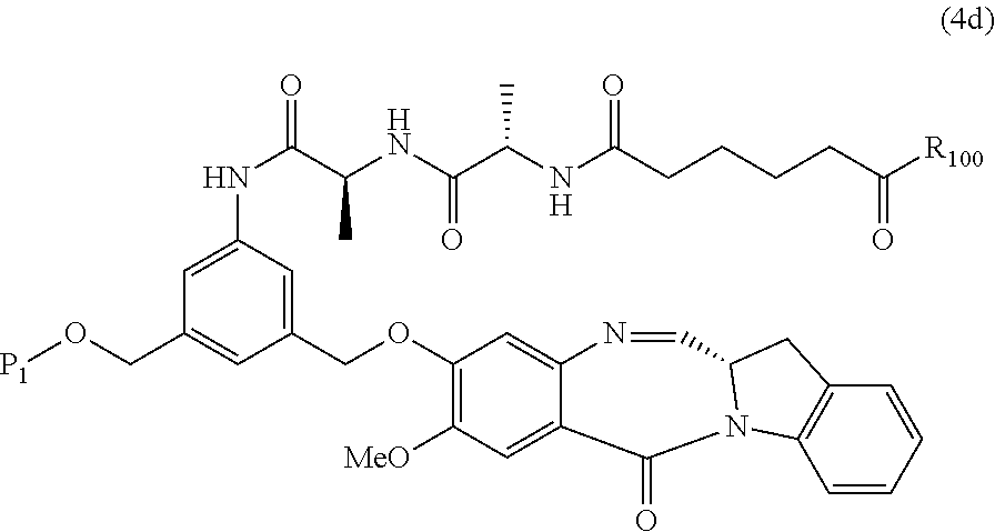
C(OC1=C([MeO])C=C2C(=C1)N=CC1N(C2=O)C2=C(C=CC=C2)C1)C1=CC(NC(C(NC(C(NC(CCCCC([R100])=O)=O)C)=O)C)=O)=CC(CO[P1])=C1
